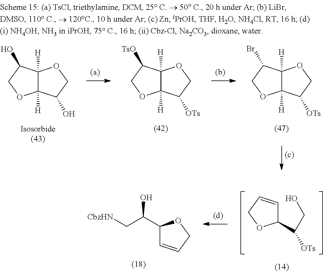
C1(C(CO)[OTs])C=CCO1.C1(C(C[CbzHN])O)C=CCO1.C12([H])C([H])(C(O)CO1)OCC2O.C12([H])C([H])(C([OTs])CO1)OCC2[TsO].C12([H])C([H])(C([OTs])CO1)OCC2Br
